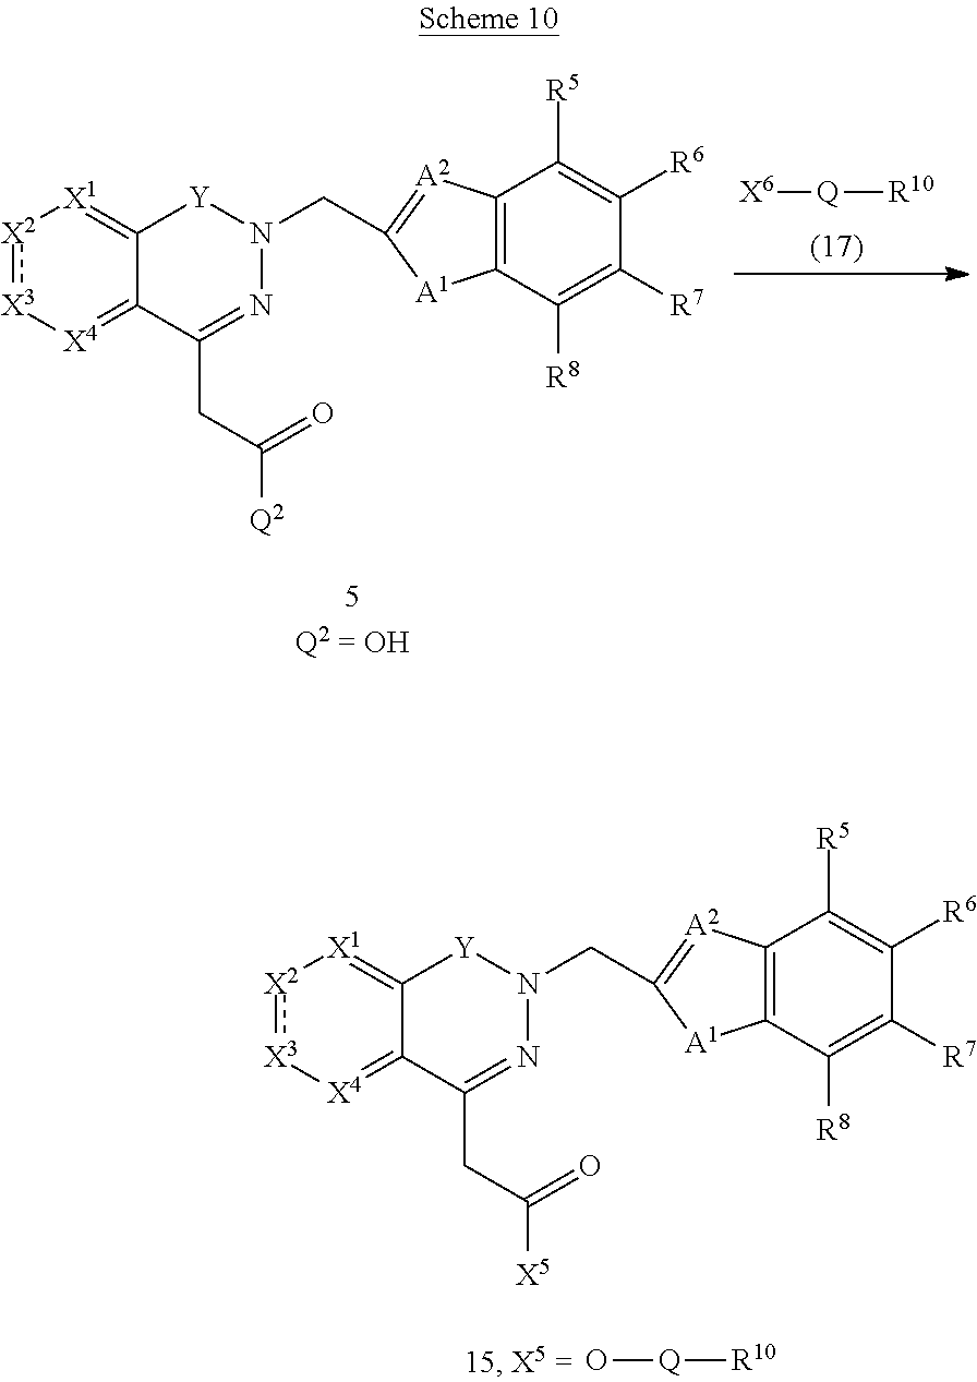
[X2]1:[X3][X4]=C2C(=[X1]1)[Y]N(CC1=[A2]C3=C(C([R8])=C([R7])C([R6])=C3[R5])[A1]1)N=C2CC([Q2])=O.[X6][Q][R10].O[Q][R10].[X2]1:[X3][X4]=C2C(=[X1]1)[Y]N(CC1=[A2]C3=C(C([R8])=C([R7])C([R6])=C3[R5])[A1]1)N=C2CC([X5])=O
